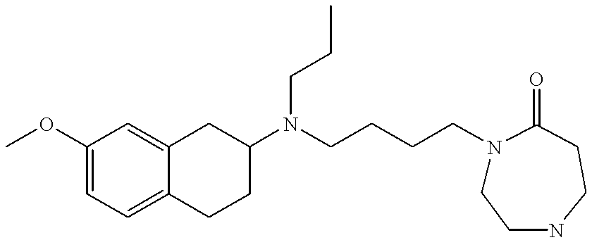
COC1=CC=C2C(=C1)CC(N(CCCCN1CCNCCC1=O)CCC)CC2
